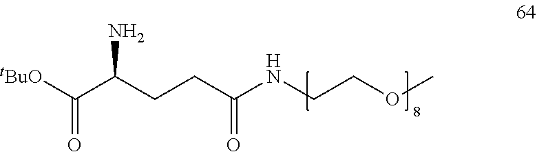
C(=O)(C(CCC(=O)NCCOC)N)[tBuO]
